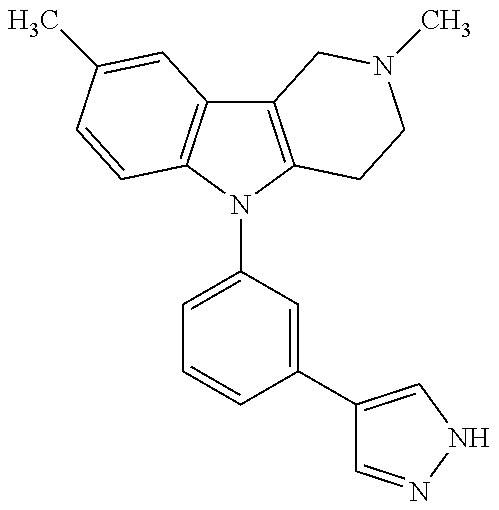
C12=C(N(C3=CC=CC(C4=CNN=C4)=C3)C3=C1C=C(C)C=C3)CCN(C)C2
